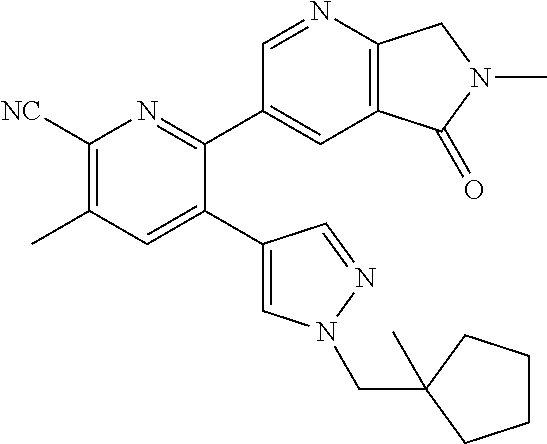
C1([NC])=C(C)C=C(C2=CN(CC3(C)CCCC3)N=C2)C(C2=CC3=C(N=C2)CN(C)C3=O)=N1
